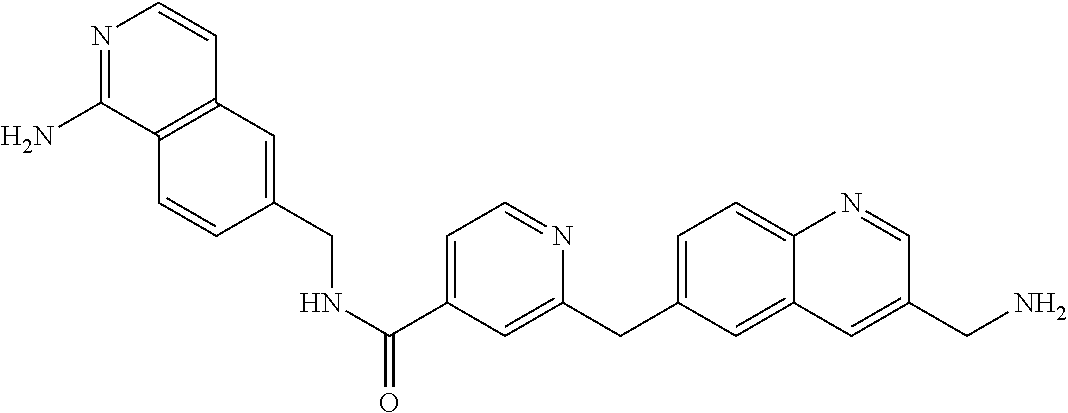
N1=C(N)C2=C(C=C1)C=C(CNC(C1=CC=NC(CC3=CC=C4C(=C3)C=C(CN)C=N4)=C1)=O)C=C2
